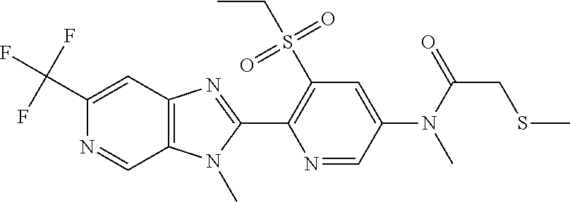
C1(C(F)(F)F)=CC2=C(C=N1)N(C)C(C1=C(S(CC)(=O)=O)C=C(N(C(CSC)=O)C)C=N1)=N2
